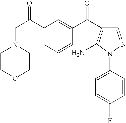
C1(C(CN2CCOCC2)=O)=CC=CC(C(=O)C2=C(N)N(C3=CC=C(F)C=C3)N=C2)=C1
